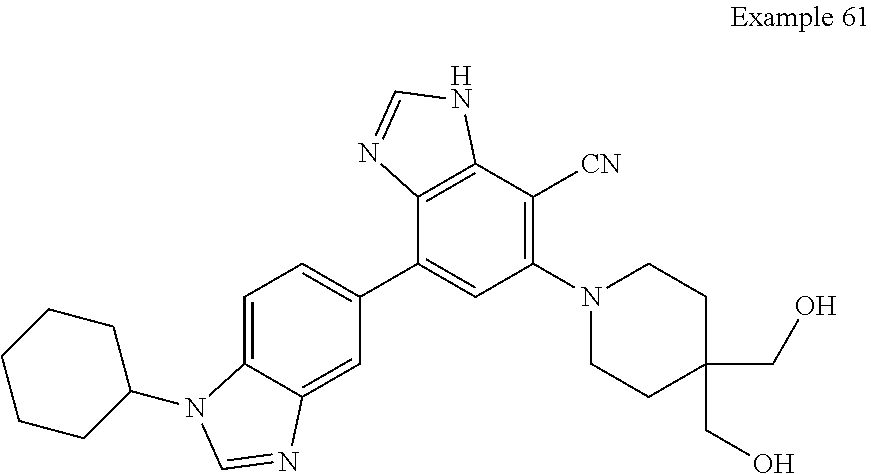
C1=C2C(=CC(C3=CC(N4CCC(CO)(CO)CC4)=C([CN])C4=C3N=CN4)=C1)N=CN2C1CCCCC1
